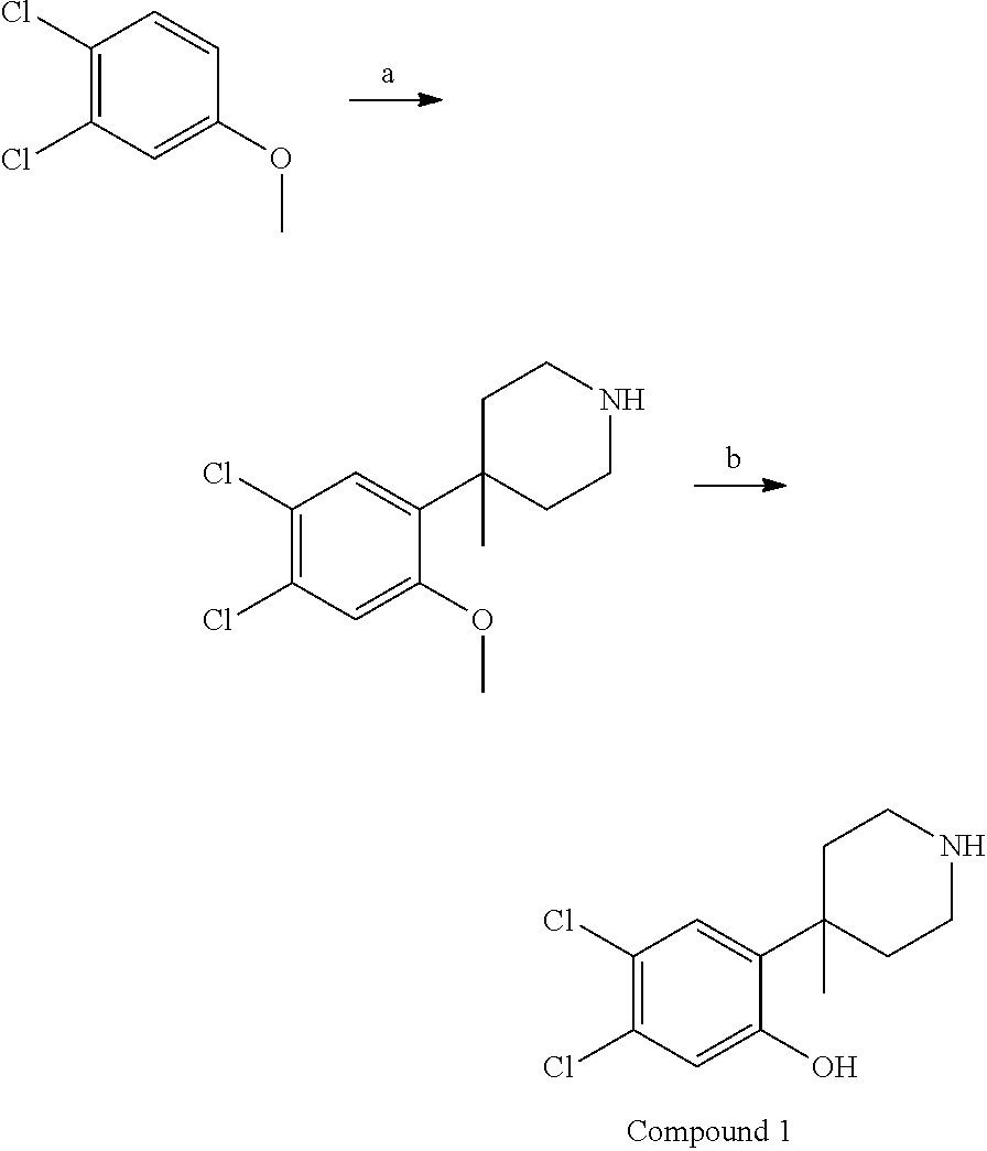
C1=CC(OC)=CC(Cl)=C1Cl.C1(Cl)=C(Cl)C=C(C2(C)CCNCC2)C(OC)=C1.C1(O)=CC(Cl)=C(Cl)C=C1C1(C)CCNCC1
